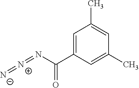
C1=C(C(N=[N+]=[N-])=O)C=C(C)C=C1C
